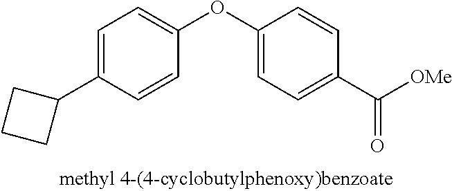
C1=C(C2CCC2)C=CC(OC2=CC=C(C([OMe])=O)C=C2)=C1
